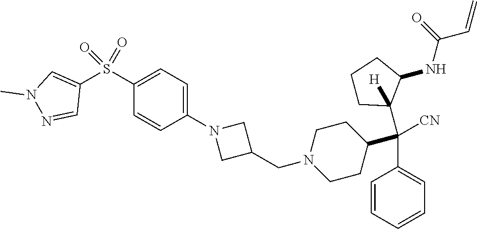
C1(S(C2=CN(C)N=C2)(=O)=O)=CC=C(N2CC(CN3CCC(C(C4=CC=CC=C4)([CN])C4([H])CCCC4NC(=O)C=C)CC3)C2)C=C1
